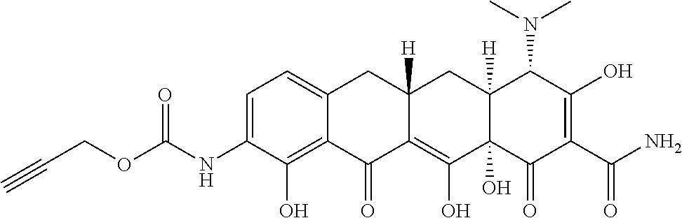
C1=C(NC(OCC#C)=O)C(O)=C2C(=C1)CC1([H])C(=C(O)C3(O)C([H])(C1)C(N(C)C)C(O)=C(C(N)=O)C3=O)C2=O
